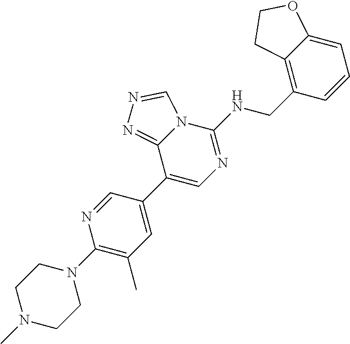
C1(C2=CN=C(NCC3=C4C(=CC=C3)OCC4)N3C2=NN=C3)=CC(C)=C(N2CCN(C)CC2)N=C1
